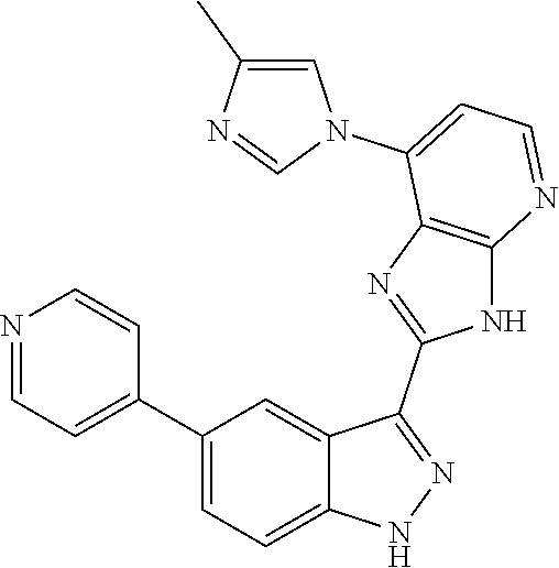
C1(C2=CC=C3C(=C2)C(C2=NC4=C(N2)N=CC=C4N2C=C(C)N=C2)=NN3)=CC=NC=C1
